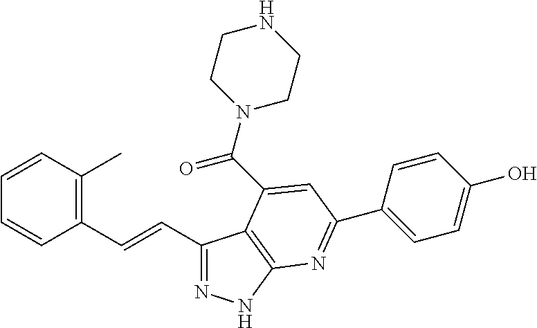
C1(C=CC2=C(C)C=CC=C2)=NNC2=C1C(C(N1CCNCC1)=O)=CC(C1=CC=C(O)C=C1)=N2
